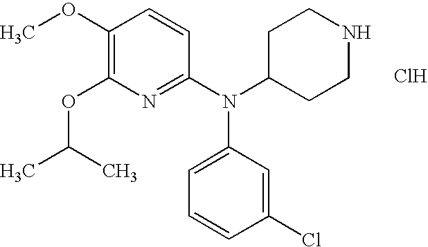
C1(OC)=C(OC(C)C)N=C(N(C2CCNCC2)C2=CC=CC(Cl)=C2)C=C1.Cl
